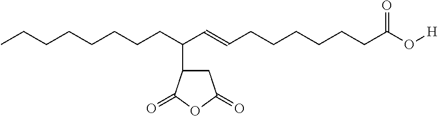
CCCCCCCCC(C=CCCCCCCC(O[H])=O)C1CC(=O)OC1=O
